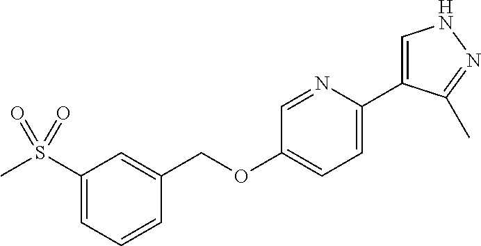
C1=NC(C2=CNN=C2C)=CC=C1OCC1=CC(S(C)(=O)=O)=CC=C1
